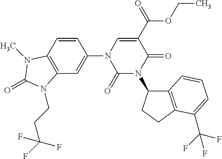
C12=C(C=CC(N3C(=O)N(C4C5=C(CC4)C(C(F)(F)F)=CC=C5)C(=O)C(C(OCC)=O)=C3)=C1)N(C)C(=O)N2CCC(F)(F)F
